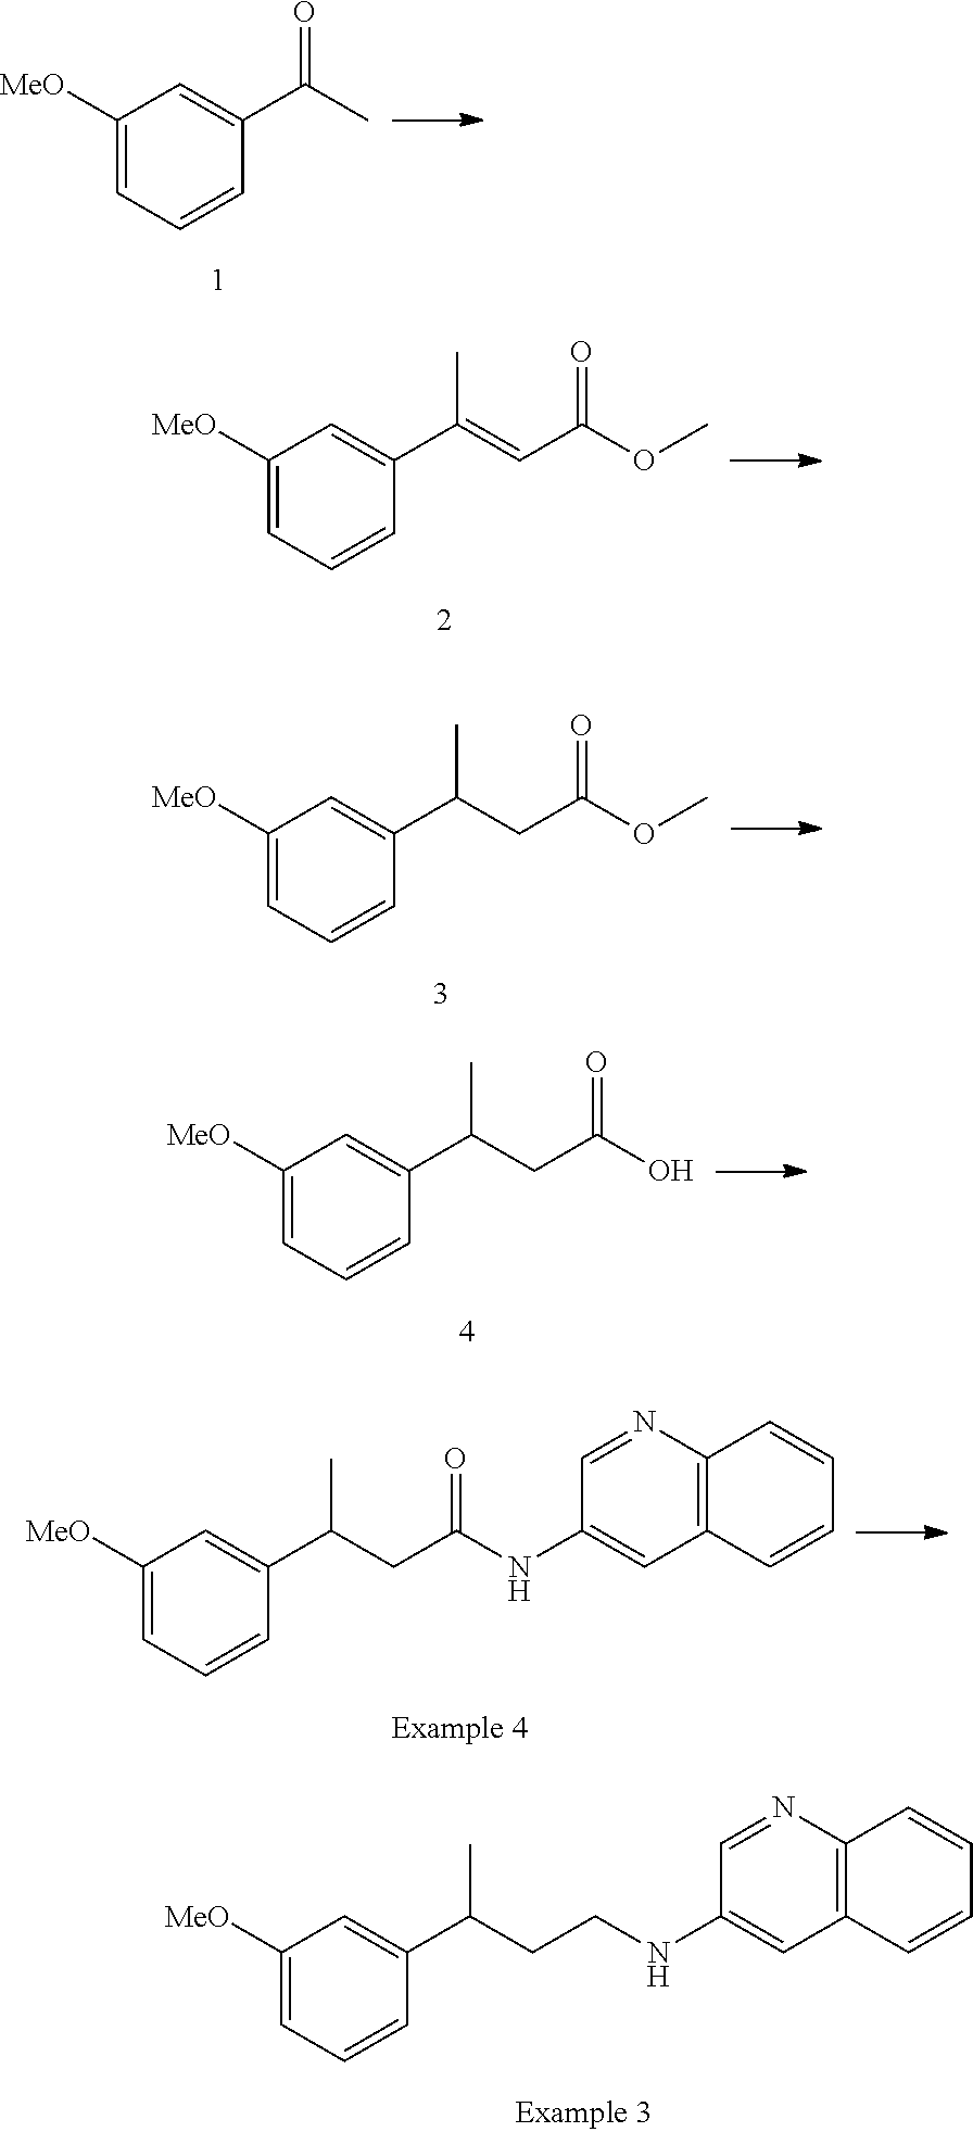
O(C)C(C=C(C)C1=CC([MeO])=CC=C1)=O.C1=C([MeO])C=C(C(C)CC(=O)OC)C=C1.C1=C(C(C)CC(=O)O)C=CC=C1[MeO].C1=C(NC(CC(C2=CC([MeO])=CC=C2)C)=O)C=NC2=C1C=CC=C2.C1=C(NCCC(C2=CC([MeO])=CC=C2)C)C=NC2=C1C=CC=C2.C1=C([MeO])C=C(C(=O)C)C=C1
